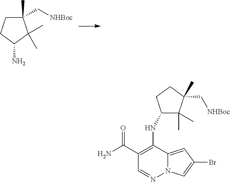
C1(C[NHBoc])(C)CCC(N)C1(C)C.N12C(=CC(Br)=C1)C(NC1C(C)(C)C(C)(C[NHBoc])CC1)=C(C(N)=O)C=N2
